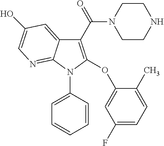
C1(C(=O)N2CCNCC2)=C(OC2=CC(F)=CC=C2C)N(C2=CC=CC=C2)C2=NC=C(O)C=C12
